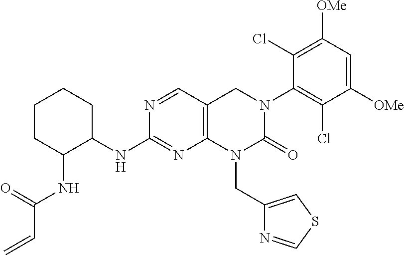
C12=C(C=NC(NC3CCCCC3NC(C=C)=O)=N1)CN(C1=C(Cl)C([OMe])=CC([OMe])=C1Cl)C(=O)N2CC1=CSC=N1
